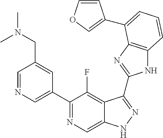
C1=NC=C(C2=NC=C3C(=C2F)C(C2=NC4=C(N2)C=CC=C4C2=COC=C2)=NN3)C=C1CN(C)C
